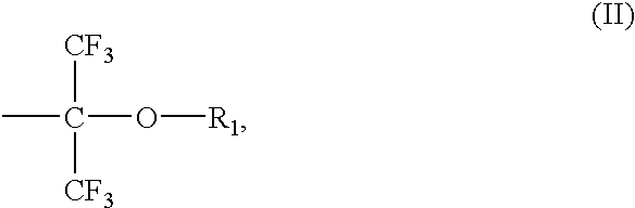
C(O[R1])([CF3])([CF3])C
